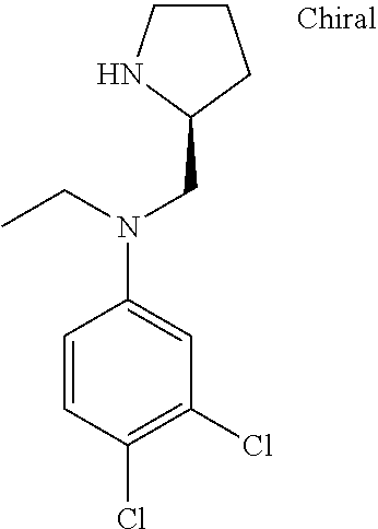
C1CNC(CN(C2=CC(Cl)=C(Cl)C=C2)CC)C1
